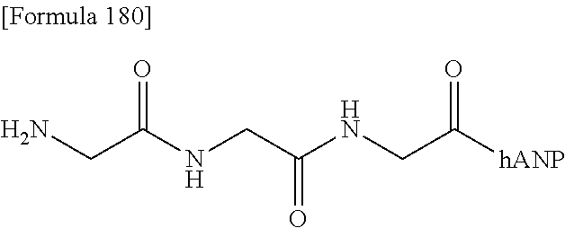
O=C(NCC(NCC([hANP])=O)=O)CN
